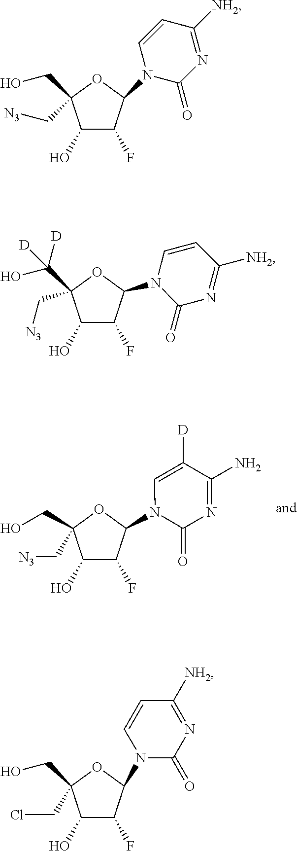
C1(O)C(F)C(N2C(=O)N=C(N)C([D])=C2)OC1(CO)C[N3].C1(O)C(F)C(N2C(=O)N=C([NH2])C=C2)OC1(CO)C[N3].C1(O)C(F)C(N2C(=O)N=C([NH2])C=C2)OC1(C(O)([D])[D])C[N3].C1(O)C(F)C(N2C(=O)N=C([NH2])C=C2)OC1(CO)CCl
